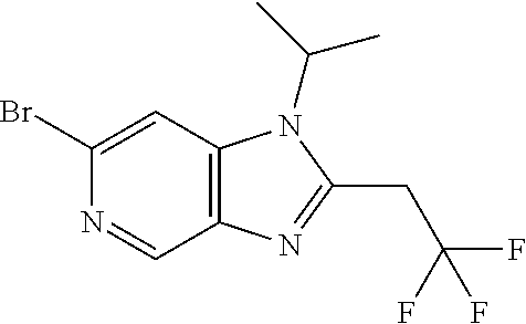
C1(Br)=CC2=C(C=N1)N=C(CC(F)(F)F)N2C(C)C
